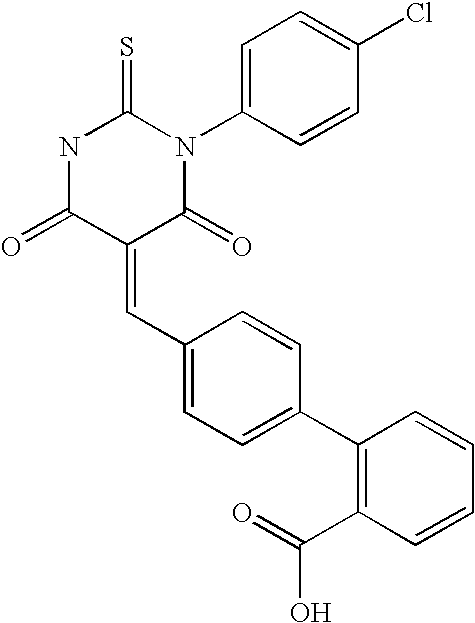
N1C(=O)C(=CC2=CC=C(C3=C(C(=O)O)C=CC=C3)C=C2)C(=O)N(C2=CC=C(Cl)C=C2)C1=S
